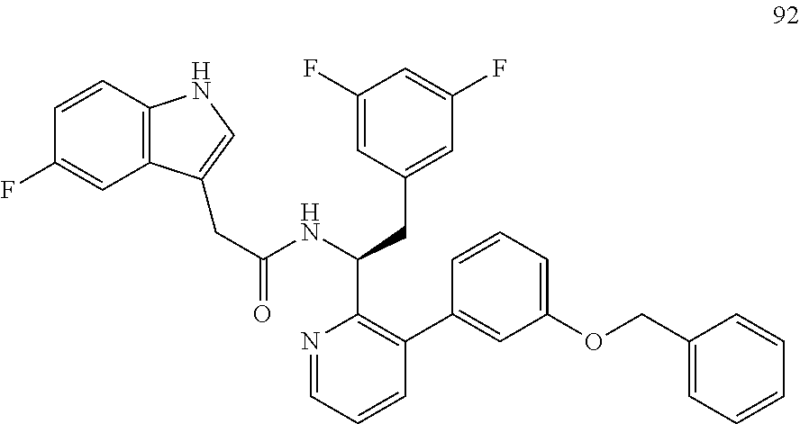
N1=CC=CC(C2=CC(OCC3=CC=CC=C3)=CC=C2)=C1C(NC(CC1=CNC2=C1C=C(F)C=C2)=O)CC1=CC(F)=CC(F)=C1
